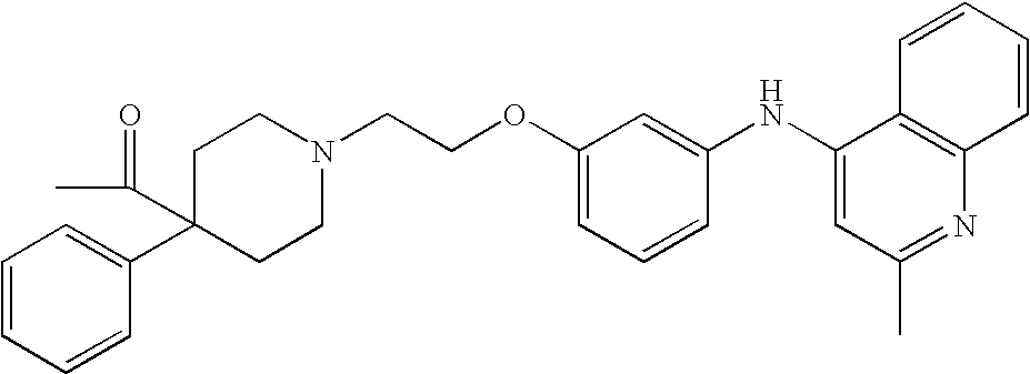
C1C(C2=CC=CC=C2)(C(C)=O)CCN(CCOC2=CC=CC(NC3=CC(C)=NC4=C3C=CC=C4)=C2)C1
